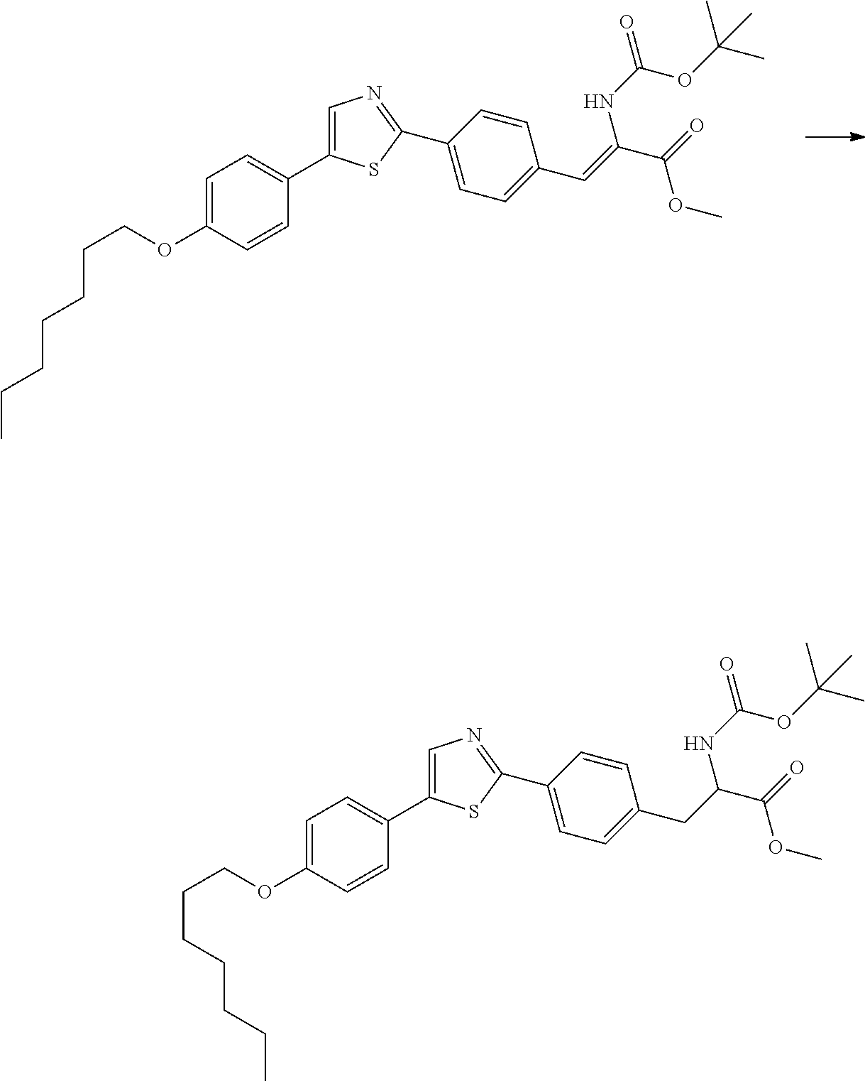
C1=C(OCCCCCCC)C=CC(C2=CN=C(C3=CC=C(C=C(C(OC)=O)NC(=O)OC(C)(C)C)C=C3)S2)=C1.C1=C(OCCCCCCC)C=CC(C2=CN=C(C3=CC=C(CC(C(OC)=O)NC(=O)OC(C)(C)C)C=C3)S2)=C1
